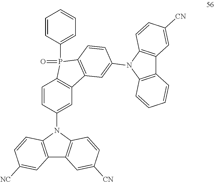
C12=C(N(C3=CC4=C(C=C3)P(=O)(C3=CC=CC=C3)C3=C4C=C(N4C5=C(C6=C4C=CC=C6)C=C([CN])C=C5)C=C3)C3=C1C=C([CN])C=C3)C=CC([NC])=C2
